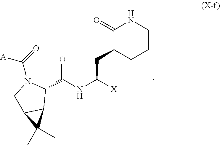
C1(C(NC([X])CC2CCCNC2=O)=O)N(C(=O)[A])CC2C1C2(C)C
